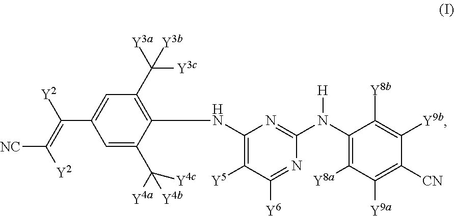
C1(N(C2=C([Y8a])C([Y9a])=C([CN])C([Y9b])=C2[Y8b])[H])=NC(NC2=C(C([Y3a])([Y3c])[Y3b])C=C(C(=C([Y2])[NC])[Y2])C=C2C([Y4a])([Y4c])[Y4b])=C([Y5])C([Y6])=N1
